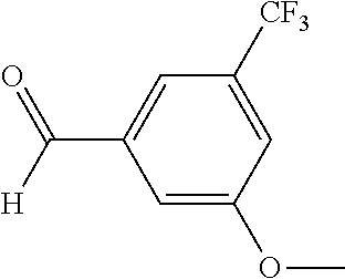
C1=C(C([H])=O)C=C(OC)C=C1[CF3]
